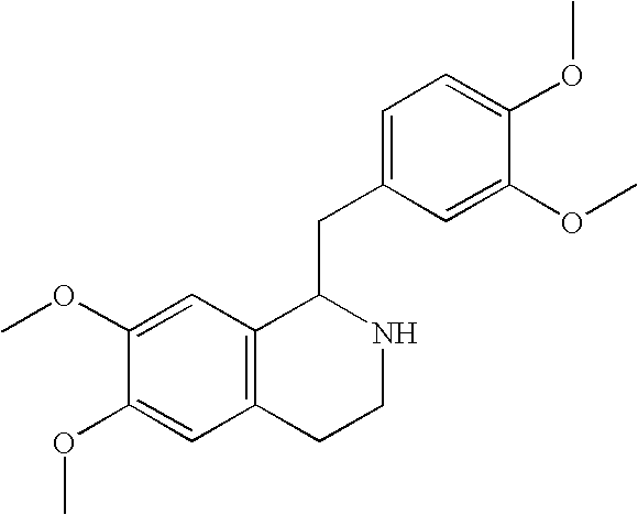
C1=C(CC2C3=C(CCN2)C=C(OC)C(OC)=C3)C=C(OC)C(OC)=C1
